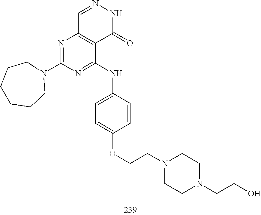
C1=NNC(=O)C2=C1N=C(N1CCCCCC1)N=C2NC1=CC=C(OCCN2CCN(CCO)CC2)C=C1
